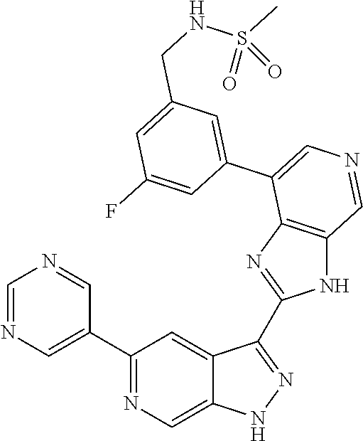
C1(C2=CN=CN=C2)=NC=C2C(=C1)C(C1=NC3=C(N1)C=NC=C3C1=CC(CNS(C)(=O)=O)=CC(F)=C1)=NN2
